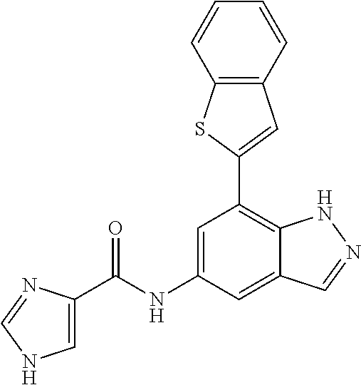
C1=C(NC(=O)C2=CNC=N2)C=C2C(=C1C1=CC3=C(S1)C=CC=C3)NN=C2
